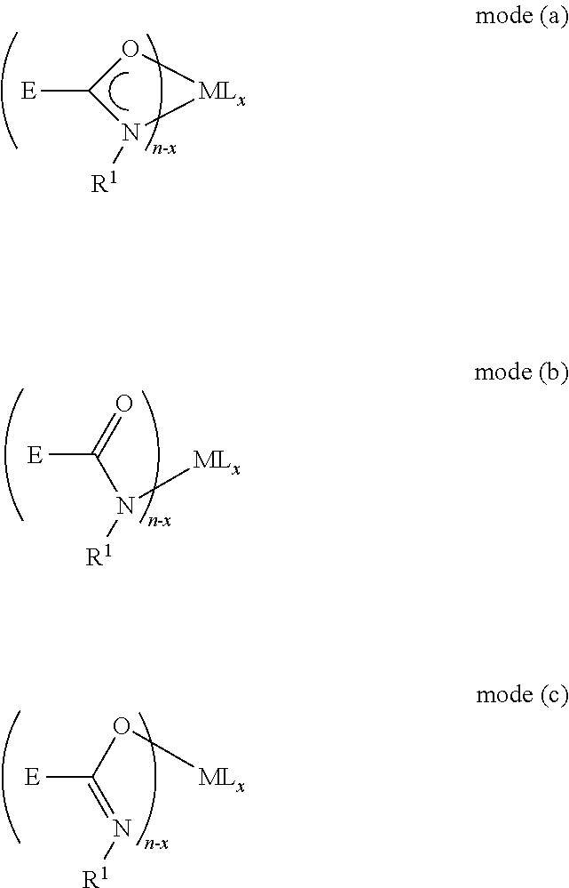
O1C([E])N([R1])[MLx]1.[R1]N(C(=O)[E])[MLx].[R1]N=C(O[MLx])[E]
